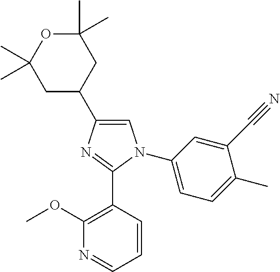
C1=C(C2CC(C)(C)OC(C)(C)C2)N=C(C2=C(OC)N=CC=C2)N1C1=CC=C(C)C(C#N)=C1
